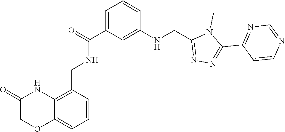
N1=C(C2=NN=C(CNC3=CC(C(=O)NCC4=C5NC(=O)COC5=CC=C4)=CC=C3)N2C)C=CN=C1
